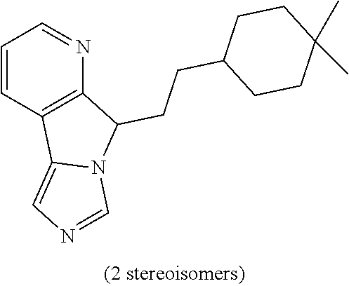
C1=CC2=C(N=C1)C(CCC1CCC(C)(C)CC1)N1C2=CN=C1
